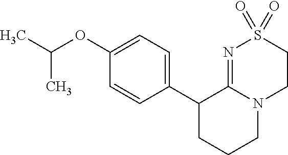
C1(C2CCCN3C2=NS(=O)(=O)CC3)=CC=C(OC(C)C)C=C1
